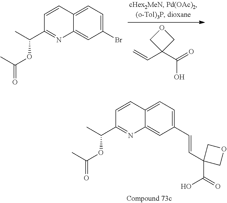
C1(Br)=CC=C2C(=C1)N=C(C(OC(C)=O)C)C=C2.O1CC(C=C)(C(=O)O)C1.C1(C=CC2(C(=O)O)COC2)=CC=C2C(=C1)N=C(C(OC(C)=O)C)C=C2
